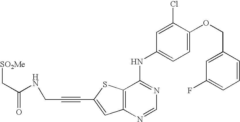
C12=C(SC(C#CCNC(=O)C[SO2Me])=C1)C(NC1=CC=C(OCC3=CC(F)=CC=C3)C(Cl)=C1)=NC=N2
